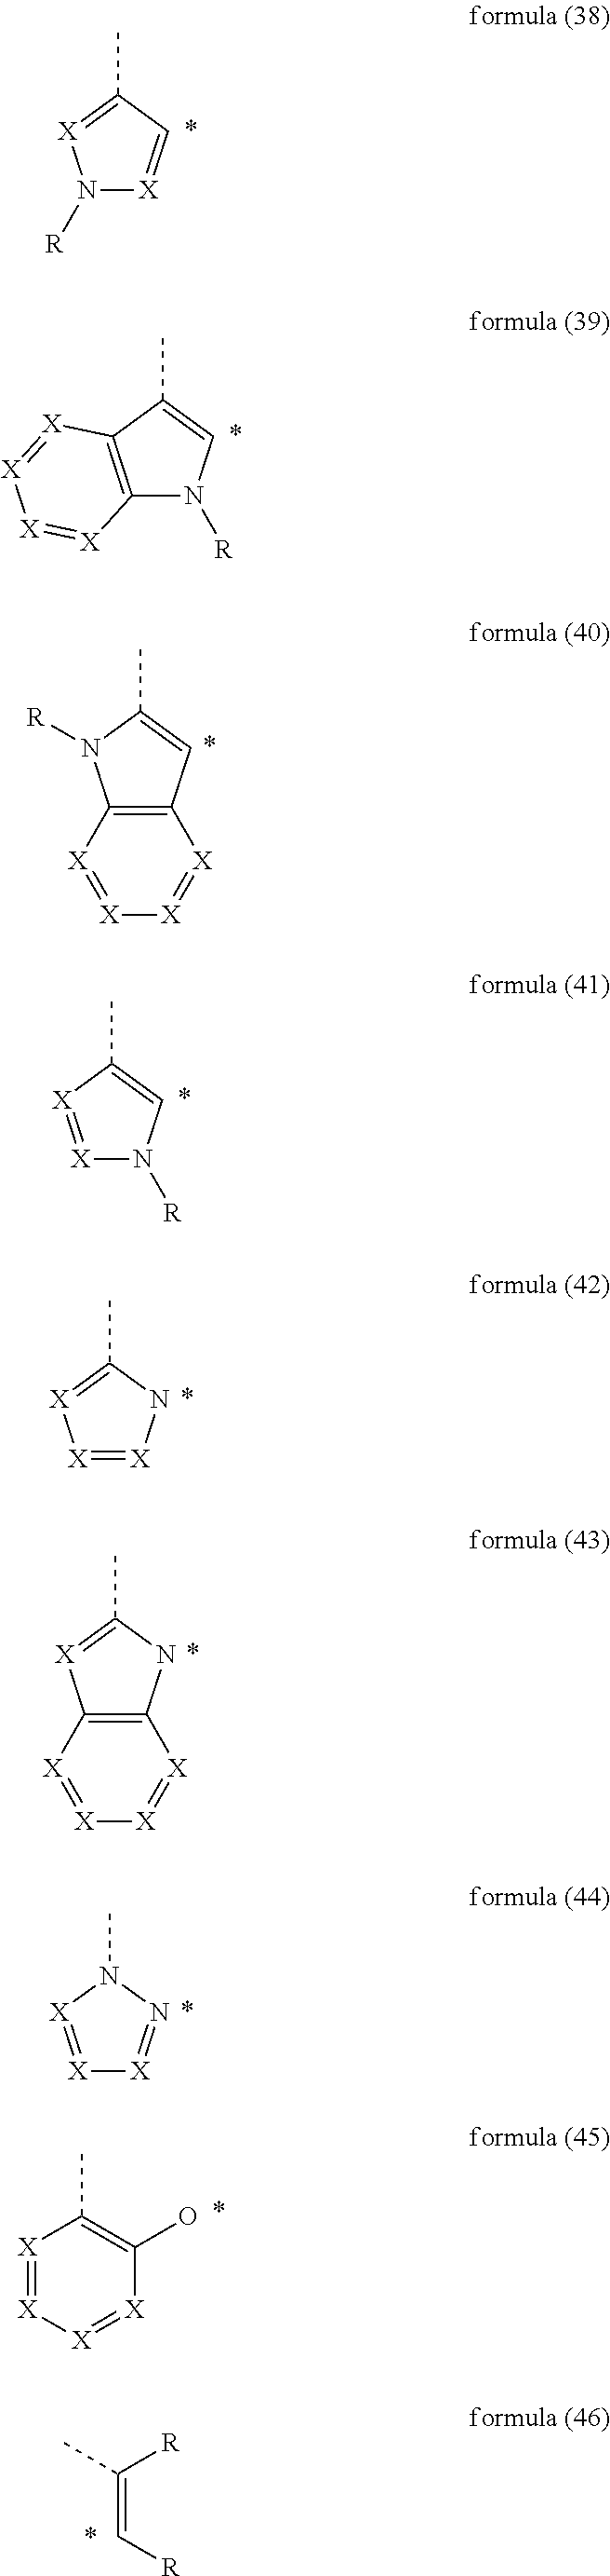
N1([R])[X]=CC(C)=[X]1.C12=C(C(C)=CN1[R])[X]=[X][X]=[X]2.[X]1=[X][X]=[X]C2=C1N([R])C(C)=C2.C(=C[R])(C)[R].[X]1=[X]C(C)=CN1[R].[X]1=[X]NC(C)=[X]1.C12=C(NC(C)=[X]1)[X]=[X][X]=[X]2.[X]1=[X]N(C)N=[X]1.[X]1=[X][X]=[X]C(O)=C1C
